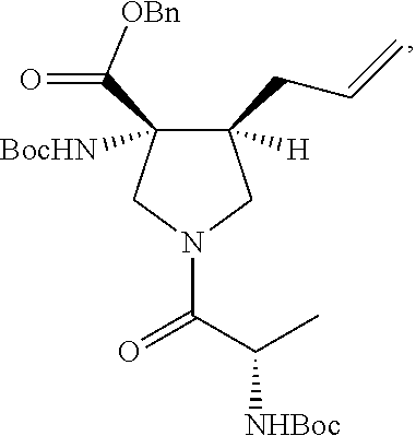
C1([H])(CC=C)C([BocHN])(C(=O)[OBn])CN(C(C(C)[NHBoc])=O)C1
